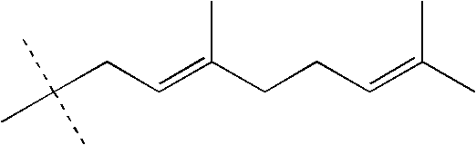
C(CC=C(CCC=C(C)C)C)(C)(C)C
